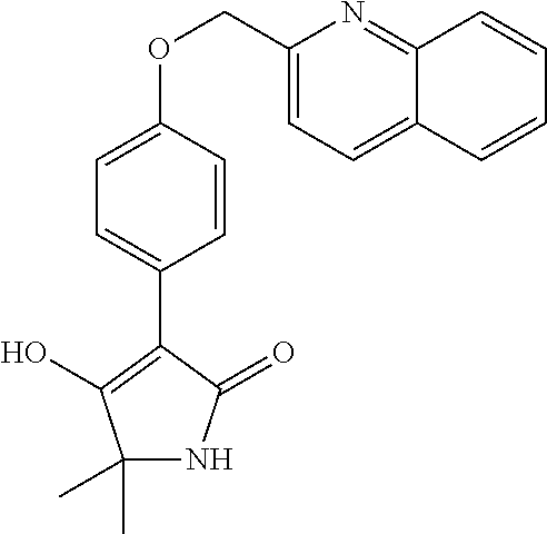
C1(COC2=CC=C(C3=C(O)C(C)(C)NC3=O)C=C2)=CC=C2C(=N1)C=CC=C2
